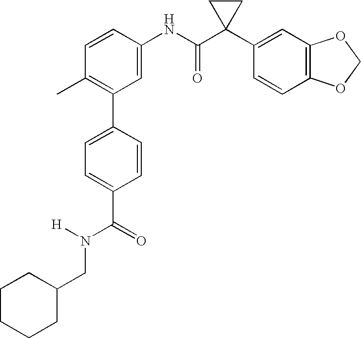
C1(NC(C2(C3=CC4=C(C=C3)OCO4)CC2)=O)=CC(C2=CC=C(C(N([H])CC3CCCCC3)=O)C=C2)=C(C)C=C1
